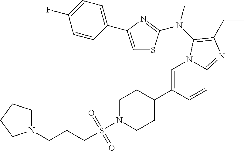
C1=C(C2CCN(S(=O)(=O)CCCN3CCCC3)CC2)C=CC2=NC(CC)=C(N(C)C3=NC(C4=CC=C(F)C=C4)=CS3)N12
